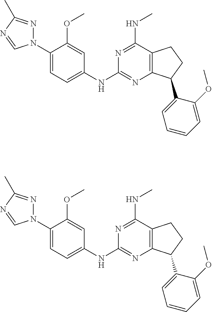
C1(N2N=C(C)N=C2)=CC=C(NC2=NC3=C(C(NC)=N2)CCC3C2=CC=CC=C2OC)C=C1OC.C1(N2N=C(C)N=C2)=CC=C(NC2=NC3=C(C(NC)=N2)CCC3C2=CC=CC=C2OC)C=C1OC
